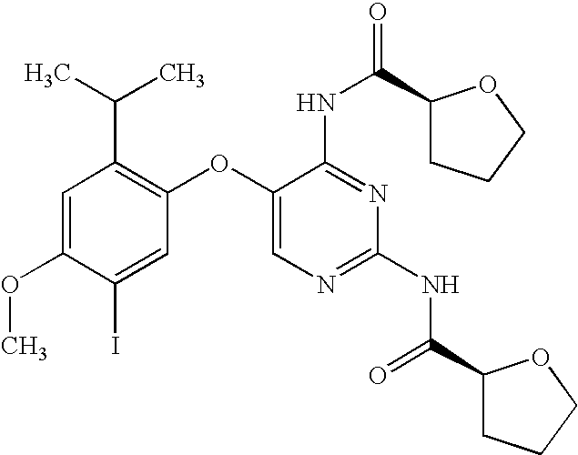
C1=C(OC)C(I)=CC(OC2=CN=C(NC(C3CCCO3)=O)N=C2NC(C2CCCO2)=O)=C1C(C)C
